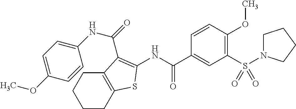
C1CC2=C(CC1)C(C(=O)NC1=CC=C(OC)C=C1)=C(NC(C1=CC(S(=O)(=O)N3CCCC3)=C(OC)C=C1)=O)S2
